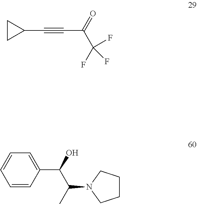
C1CC1C#CC(C(F)(F)F)=O.C1=CC(C(O)C(C)N2CCCC2)=CC=C1
